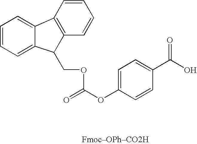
C12=CC=CC=C1C(COC(=O)OC1=CC=C(C(O)=O)C=C1)C1=C2C=CC=C1
